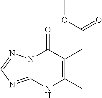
C12=NC=NN1C(=O)C(CC(=O)OC)=C(C)N2
